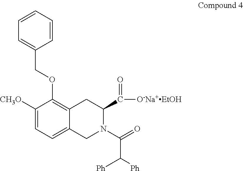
C1=CC=CC(COC2=C3C(=CC=C2[CH3O])CN(C(=O)C([Ph])[Ph])C(C(=O)[O-Na+EtOH])C3)=C1
